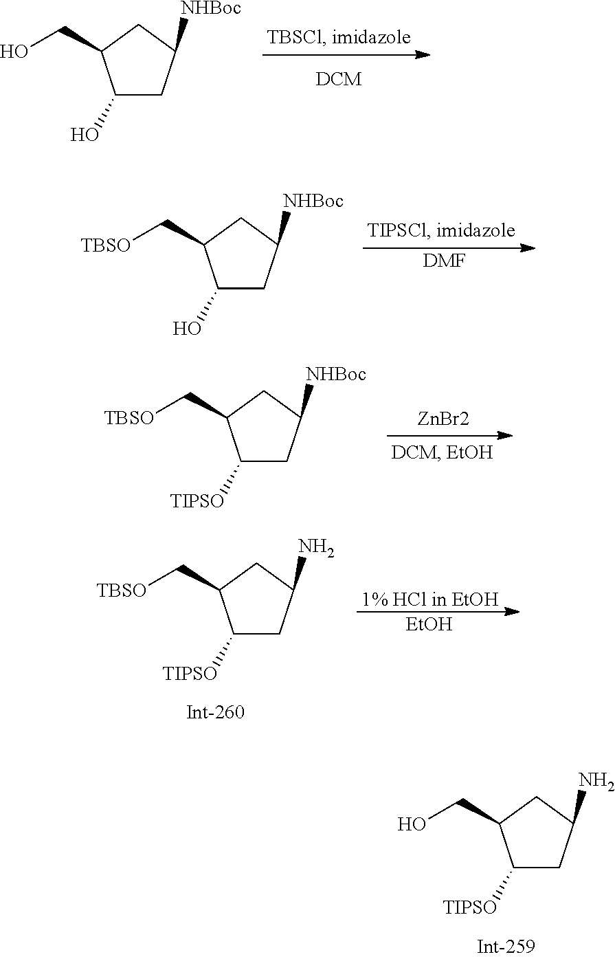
C1(O)CC([NHBoc])CC1CO.C1(O)CC([NHBoc])CC1C[TBSO].[DMF].C1([TIPSO])CC([NHBoc])CC1C[TBSO].[ZnBr2].[1% HCl in EtOH].[ EtOH].C1([TIPSO])CC(N)CC1C[TBSO].C1([TIPSO])CC(N)CC1CO
